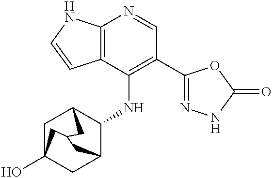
C12=C(C(NC3C4CC5(O)CC3CC(C4)C5)=C(C3=NNC(=O)O3)C=N1)C=CN2
